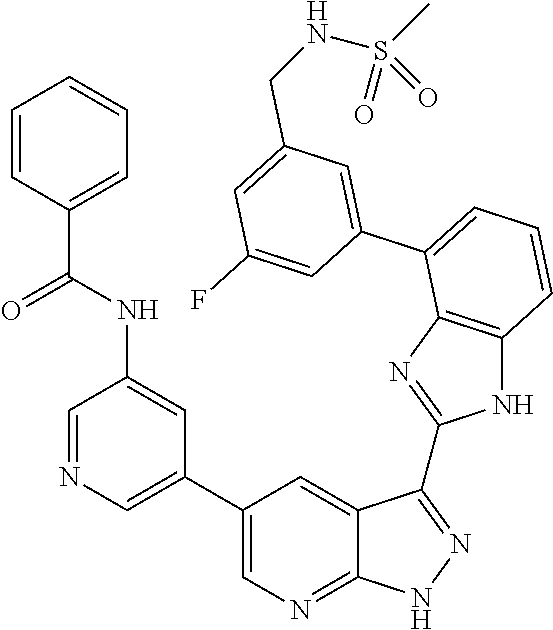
C1=C(C2=CC=CC3=C2N=C(C2=NNC4=NC=C(C5=CN=CC(NC(C6=CC=CC=C6)=O)=C5)C=C42)N3)C=C(F)C=C1CNS(=O)(C)=O
